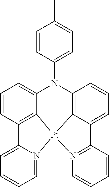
C1=CC2=C3C(=C1)N(C1=CC=C(C)C=C1)C1=C4C(=CC=C1)C1=N(C=CC=C1)[Pt]34N1=CC=CC=C21
